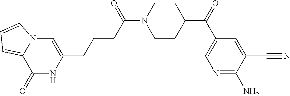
C1(=O)NC(CCCC(N2CCC(C(C3=CN=C(N)C(C#N)=C3)=O)CC2)=O)=CN2C1=CC=C2
